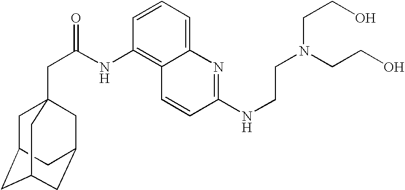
C1C2CC3CC(CC1(CC(=O)NC1=C4C(=CC=C1)N=C(NCCN(CCO)CCO)C=C4)C3)C2
